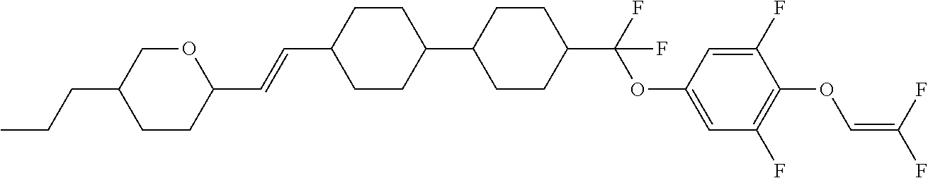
C1CC(C=CC2CCC(C3CCC(C(F)(OC4=CC(F)=C(OC=C(F)F)C(F)=C4)F)CC3)CC2)OCC1CCC
